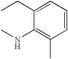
C1=C(CC)C(NC)=C(C)C=C1
